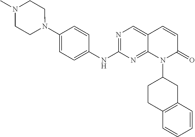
N1(C2=CC=C(NC3=NC=C4C(=N3)N(C3CCC5=C(C3)C=CC=C5)C(=O)C=C4)C=C2)CCN(C)CC1
